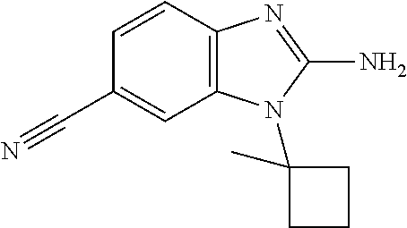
C1=CC2=C(C=C1C#N)N(C1(C)CCC1)C(N)=N2
